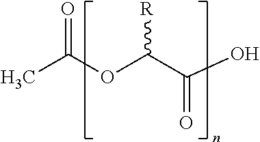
OC(C(OC(C)=O)[R])=O
